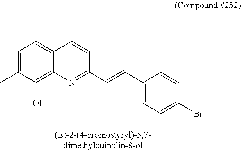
C1=C(C)C(O)=C2C(=C1C)C=CC(C=CC1=CC=C(Br)C=C1)=N2
